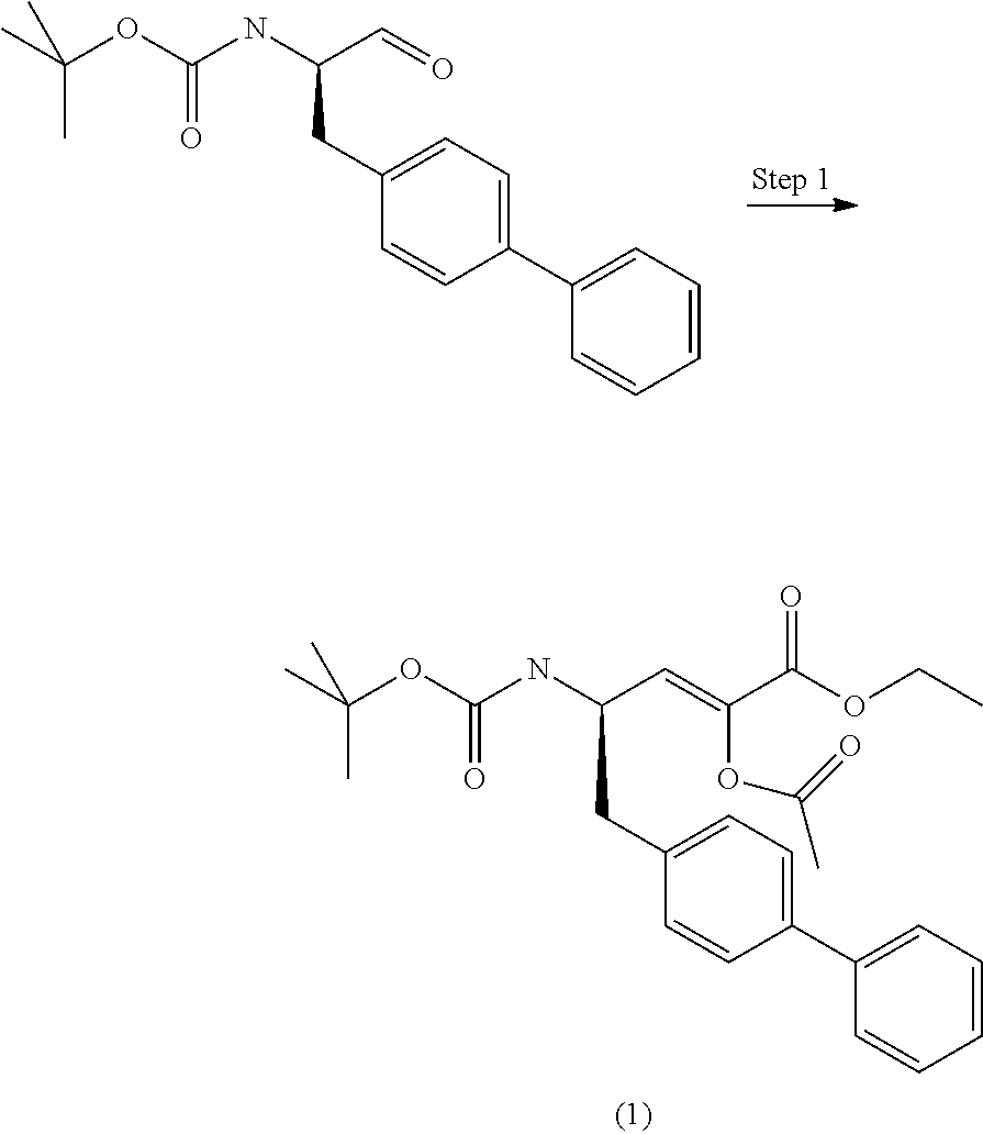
C(OC(NC(C=C(OC(C)=O)C(OCC)=O)CC1=CC=C(C2=CC=CC=C2)C=C1)=O)(C)(C)C.C(OC(NC(C=O)CC1=CC=C(C2=CC=CC=C2)C=C1)=O)(C)(C)C
